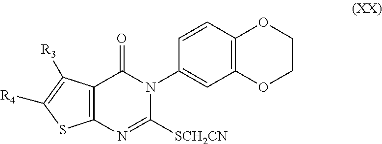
C12=C(N=C([SCH2CN])N(C3=CC4=C(C=C3)OCCO4)C1=O)SC([R4])=C2[R3]
